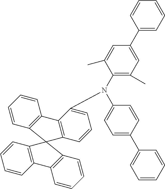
C1=CC2=C(C=C1)C1=C(C=CC=C1N(C1=CC=C(C3=CC=CC=C3)C=C1)C1=C(C)C=C(C3=CC=CC=C3)C=C1C)C21C2=C(C=CC=C2)C2=C1C=CC=C2
